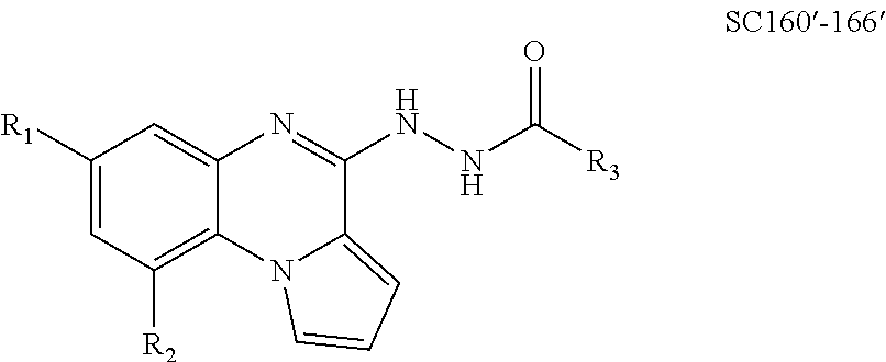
C1([R1])=CC([R2])=C2C(=C1)N=C(NNC([R3])=O)C1=CC=CN21
